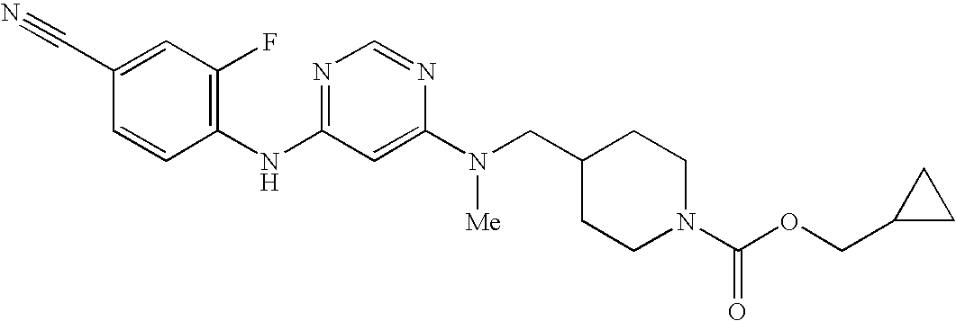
C1(C#N)=CC(F)=C(NC2=NC=NC(N(CC3CCN(C(OCC4CC4)=O)CC3)[Me])=C2)C=C1
